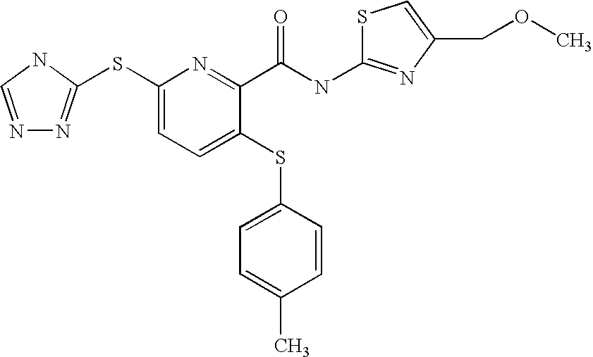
C1(SC2=NN=CN2)=CC=C(SC2=CC=C(C)C=C2)C(C(NC2=NC(COC)=CS2)=O)=N1
